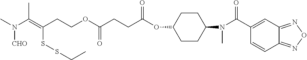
C(=C(CCOC(CCC(OC1CCC(N(C)C(C2=CC3=NON=C3C=C2)=O)CC1)=O)=O)SSCC)(C)N(C)[CHO]
